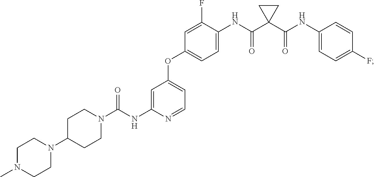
C1N(C)CCN(C2CCN(C(NC3=CC(OC4=CC=C(NC(C5(C(NC6=CC=C(F)C=C6)=O)CC5)=O)C(F)=C4)=CC=N3)=O)CC2)C1
